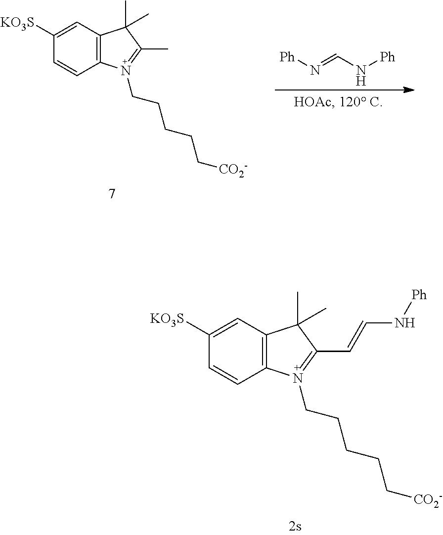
[Ph]N=CN[Ph].C1=C([KO3S])C=CC2=C1C(C)(C)C(C)=N2CCCCC[CO2-].C1=C([KO3S])C=CC2=C1C(C)(C)C(C=CN[Ph])=N2CCCCC[CO2-]
